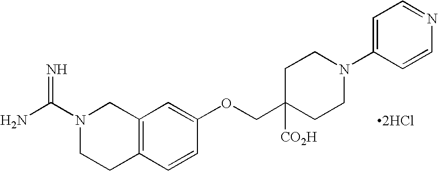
[2HCl].NC(N1CCC2=C(C1)C=C(OCC1([CO2H])CCN(C3=CC=NC=C3)CC1)C=C2)=N
